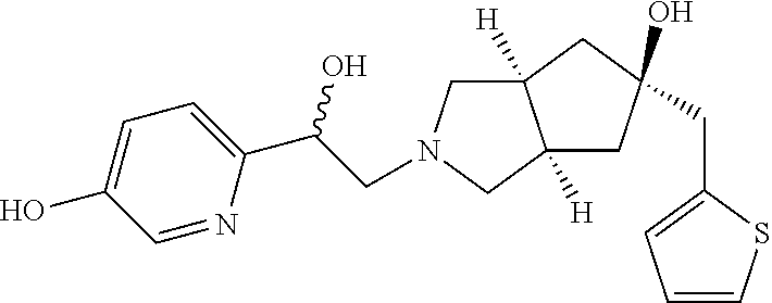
C12([H])CN(CC(C3=CC=C(O)C=N3)O)CC1([H])CC(O)(CC1=CC=CS1)C2
